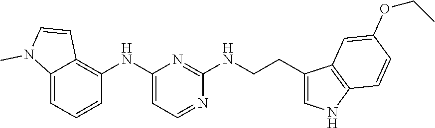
C12=CC=CC(NC3=CC=NC(NCCC4=CNC5=C4C=C(OCC)C=C5)=N3)=C1C=CN2C
